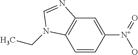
C1=CC([N+](=O)O)=CC2=C1N(CC)C=N2
